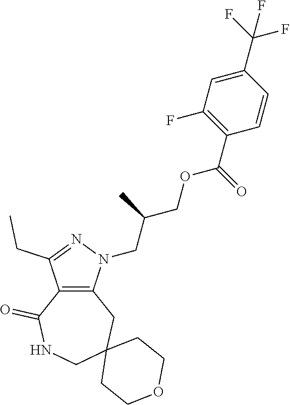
C12=C(N(CC(COC(C3=C(F)C=C(C(F)(F)F)C=C3)=O)C)N=C1CC)CC1(CNC2=O)CCOCC1
